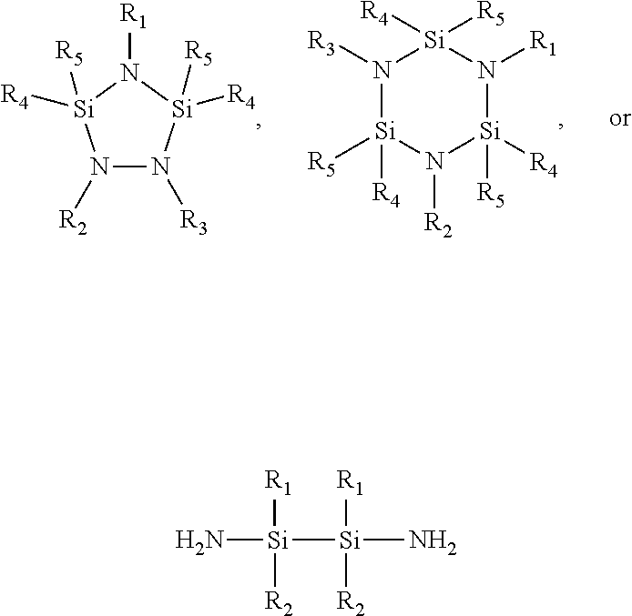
N1([R2])N([R3])[Si]([R5])([R4])N([R1])[Si]1([R4])[R5].N1([R3])[Si]([R5])([R4])N([R2])[Si]([R4])([R5])N([R1])[Si]1([R5])[R4].N[Si]([R1])([R2])[Si]([R1])(N)[R2]
